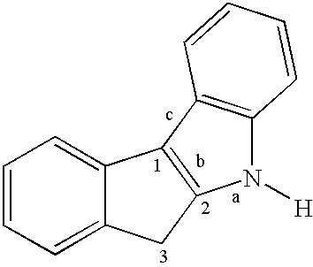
C1=CC=C2C(=C1)C1=C(C2)N([H])C2=C1C=CC=C2
